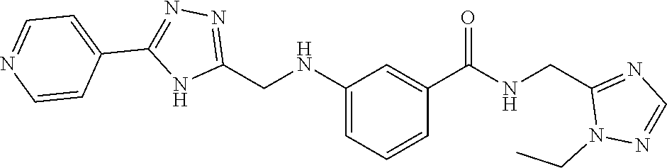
C1(CNC(C2=CC(NCC3=NN=C(C4=CC=NC=C4)N3)=CC=C2)=O)=NC=NN1CC
